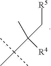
C(C([R4])(C)C[R5])(C)(C)C
